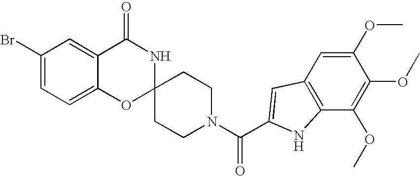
C1(Br)=CC=C2C(=C1)C(=O)NC1(O2)CCN(C(=O)C2=CC3=C(C(OC)=C(OC)C(OC)=C3)N2)CC1
